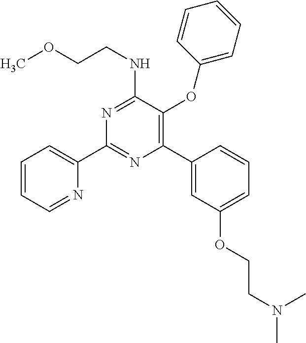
C1=CC=NC(C2=NC(C3=CC(OCCN(C)C)=CC=C3)=C(OC3=CC=CC=C3)C(NCCOC)=N2)=C1
